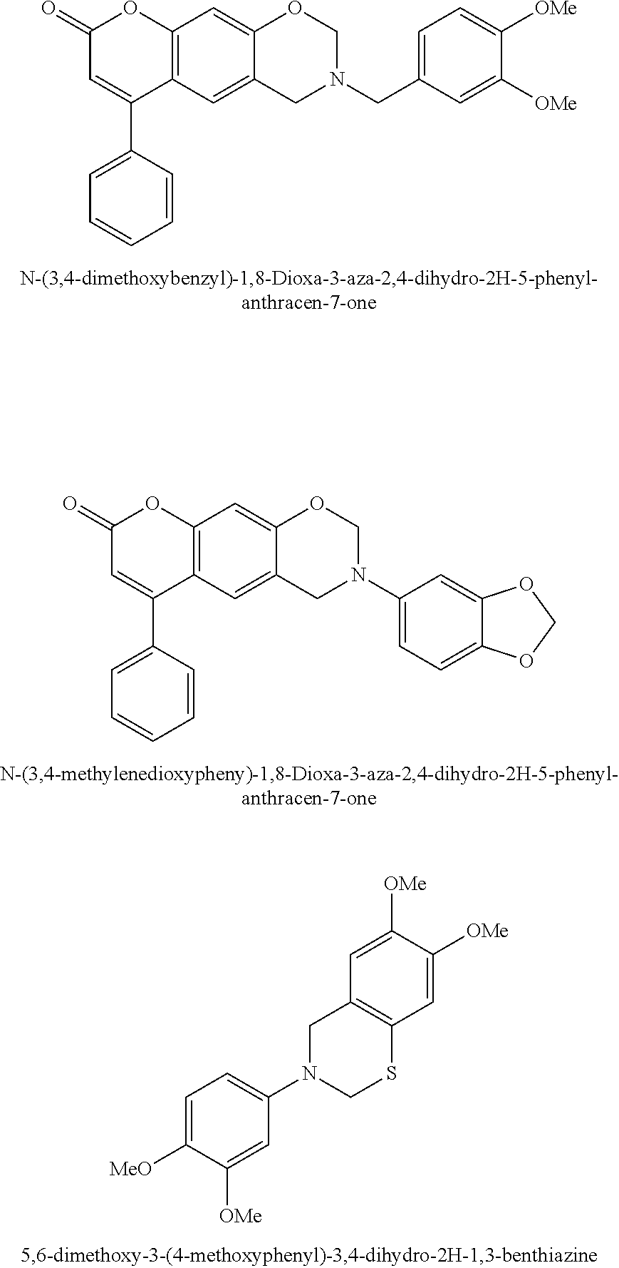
C1=C([MeO])C([OMe])=CC(N2CSC3=C(C2)C=C([OMe])C([OMe])=C3)=C1.C(C1=CC=C([OMe])C([OMe])=C1)N1CC2=CC3=C(C=C2OC1)OC(=O)C=C3C1=CC=CC=C1.C12=C(C=C3C(=C1)OCN(C1=CC=C4C(=C1)OCO4)C3)C(C1=CC=CC=C1)=CC(=O)O2
